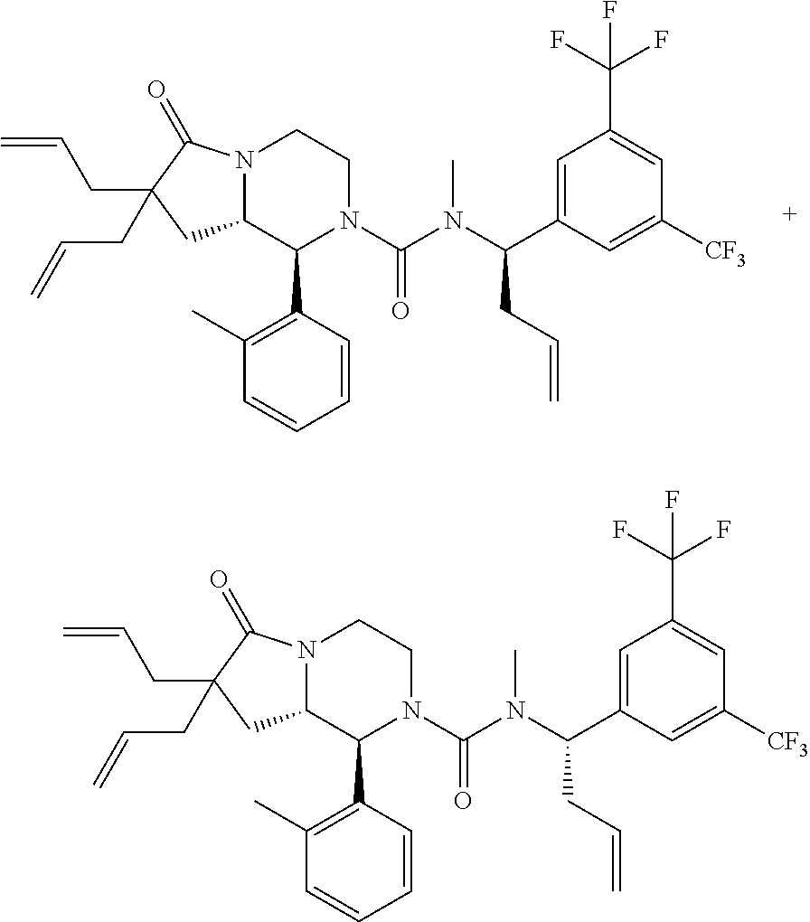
C1=C(C(N(C(N2C(C3=C(C)C=CC=C3)C3N(CC2)C(=O)C(CC=C)(CC=C)C3)=O)C)CC=C)C=C([CF3])C=C1C(F)(F)F.C1=C(C(N(C(N2C(C3=C(C)C=CC=C3)C3N(CC2)C(=O)C(CC=C)(CC=C)C3)=O)C)CC=C)C=C([CF3])C=C1C(F)(F)F
